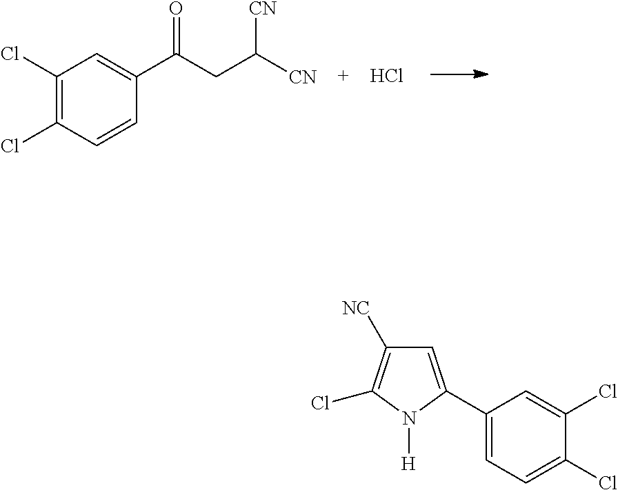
Cl.C1(Cl)=C(Cl)C=CC(C(CC([CN])[CN])=O)=C1.C1=C(C2=CC=C(Cl)C(Cl)=C2)N([H])C(Cl)=C1[NC]
